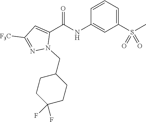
O=C(NC1=CC(S(C)(=O)=O)=CC=C1)C1=CC([F3C])=NN1CC1CCC(F)(F)CC1
